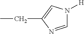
C1=NC(CC)=CN1[H]
